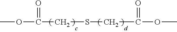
COC(CSCC(OC)=O)=O
